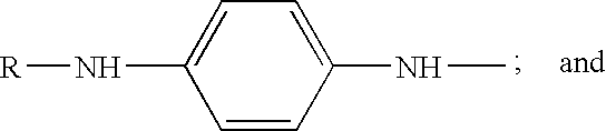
[R]NC1=CC=C(NC)C=C1
